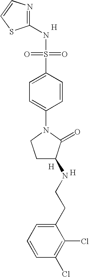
N1=C(NS(=O)(=O)C2=CC=C(N3CCC(NCCC4=CC=CC(Cl)=C4Cl)C3=O)C=C2)SC=C1.[H].[H].[H]
